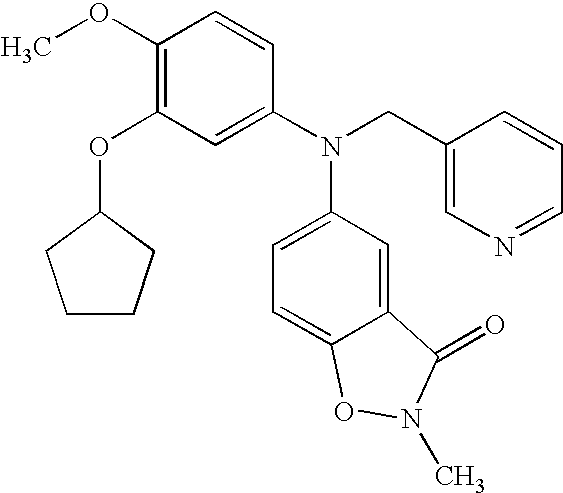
C1(OC)=C(OC2CCCC2)C=C(N(CC2=CN=CC=C2)C2=CC=C3C(=C2)C(=O)N(C)O3)C=C1
